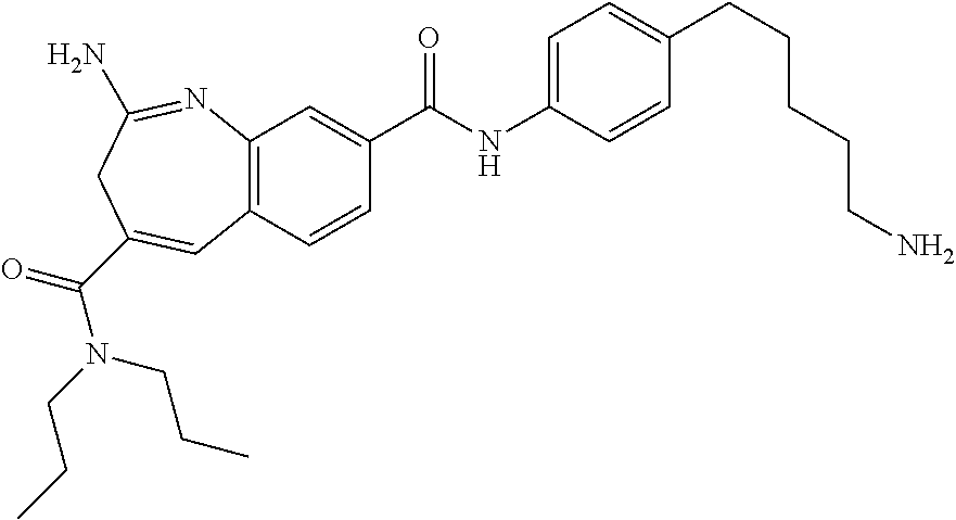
C12=C(C=CC(C(NC3=CC=C(CCCCCN)C=C3)=O)=C1)C=C(C(N(CCC)CCC)=O)CC(N)=N2
